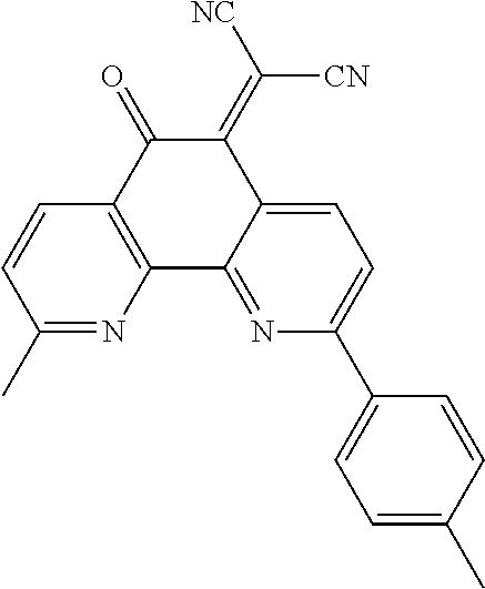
C1(C)=NC2=C(C=C1)C(=O)C(=C([NC])[CN])C1=CC=C(C3=CC=C(C)C=C3)N=C21
